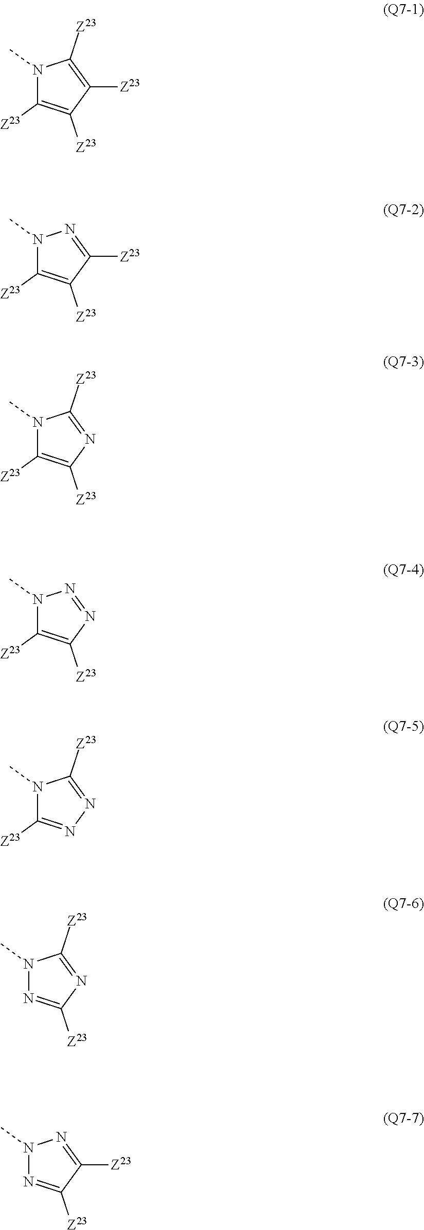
N1(C)C([Z23])=C([Z23])C([Z23])=C1[Z23].N1(C)C([Z23])=C([Z23])C([Z23])=N1.N1(C)C([Z23])=C([Z23])N=C1[Z23].N1(C)C([Z23])=C([Z23])N=N1.N1(C)C([Z23])=NN=C1[Z23].N1(C)N=C([Z23])N=C1[Z23].N1(C)N=C([Z23])C([Z23])=N1
